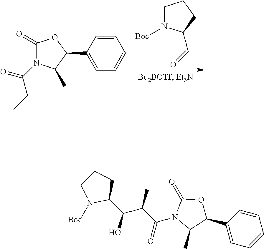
C1N([Boc])C(C=O)CC1.C1(C2=CC=CC=C2)OC(=O)N(C(CC)=O)C1C.C1(C(O)C(C(N2C(C)C(C3=CC=CC=C3)OC2=O)=O)C)CCCN1[Boc]
